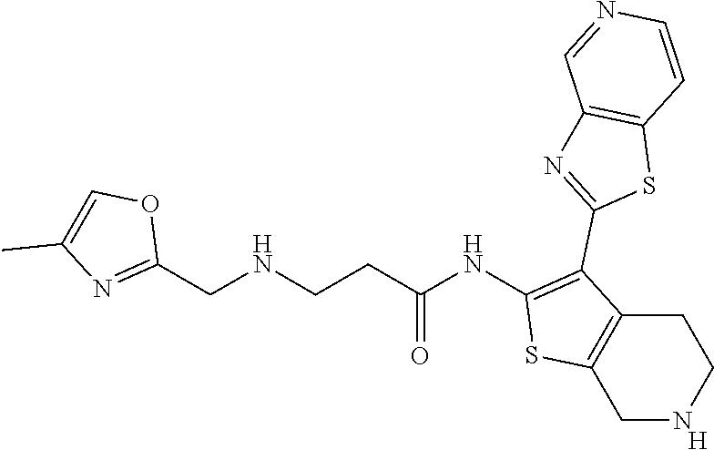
C1NCCC2=C1SC(NC(CCNCC1=NC(C)=CO1)=O)=C2C1=NC2=C(S1)C=CN=C2.[H]
